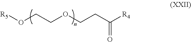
[R5]OCCOCCC([R4])=O
